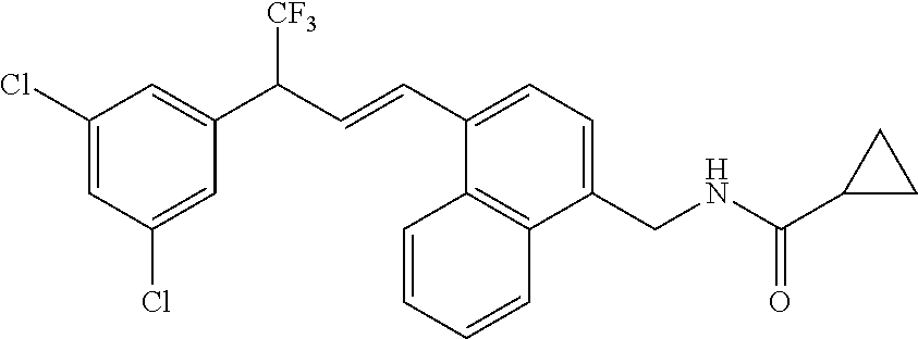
C1(Cl)=CC(Cl)=CC(C(C=CC2=CC=C(CNC(C3CC3)=O)C3=C2C=CC=C3)[CF3])=C1
